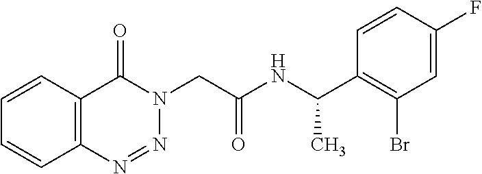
C1=CC2=C(C=C1)N=NN(CC(NC(C1=C(Br)C=C(F)C=C1)C)=O)C2=O
